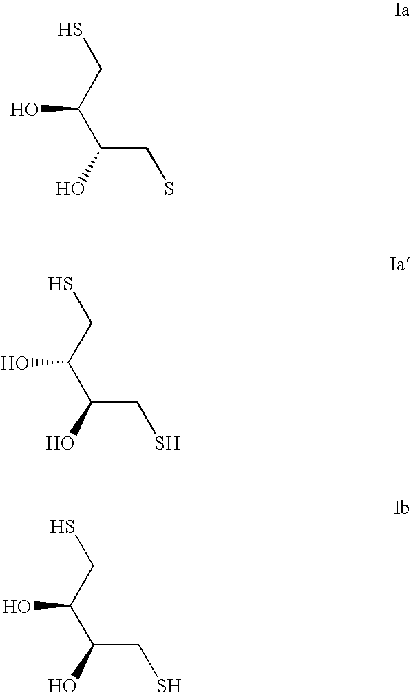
SCC(C(O)CS)O.SCC(C(O)CS)O.SCC(C(O)CS)O
